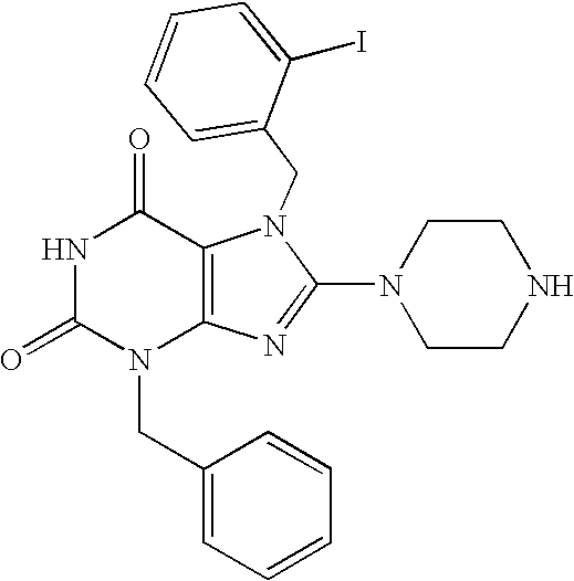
N1C(=O)N(CC2=CC=CC=C2)C2=C(C1=O)N(CC1=CC=CC=C1I)C(N1CCNCC1)=N2
